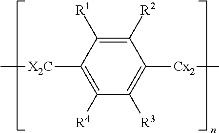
C1([R2])=C([R1])C([X2C]C)=C([R4])C([R3])=C1[Cx2]C
